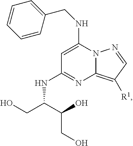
N12C(=C([R1])C=N1)N=C(NC(CO)C(CO)O)C=C2NCC1=CC=CC=C1
